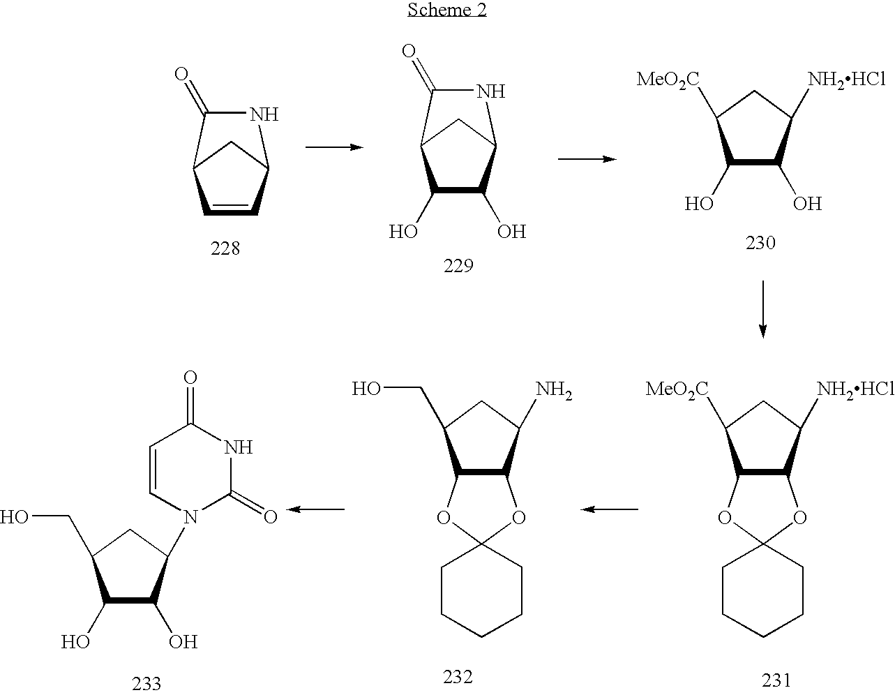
C1=CC2CC1C(=O)N2.C1(O)C(O)C2CC1C(=O)N2.C1(O)C(O)C([NH2HCl])CC1[MeO2C].C12C(C([NH2HCl])CC1[MeO2C])OC1(O2)CCCCC1.C12C(C(N)CC1CO)OC1(O2)CCCCC1.C1(O)C(O)C(N2C(=O)NC(=O)C=C2)CC1CO
